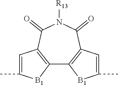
C12=C(C(=O)N([R13])C(=O)C3=C1[B1]C(C)=C3)C=C(C)[B1]2
